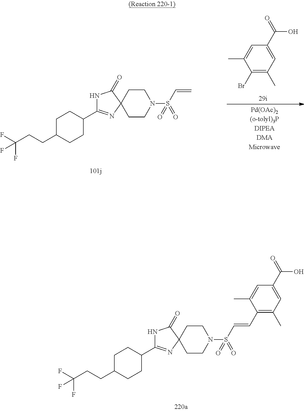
N1C(C2CCC(CCC(F)(F)F)CC2)=NC2(C1=O)CCN(S(=O)(=O)C=C)CC2.C1(Br)=C(C)C=C(C(=O)O)C=C1C.N1C(C2CCC(CCC(F)(F)F)CC2)=NC2(C1=O)CCN(S(=O)(=O)C=CC1=C(C)C=C(C(O)=O)C=C1C)CC2
